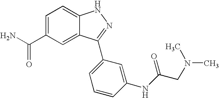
C1=C(C(N)=O)C=C2C(=C1)NN=C2C1=CC=CC(NC(=O)CN(C)C)=C1
